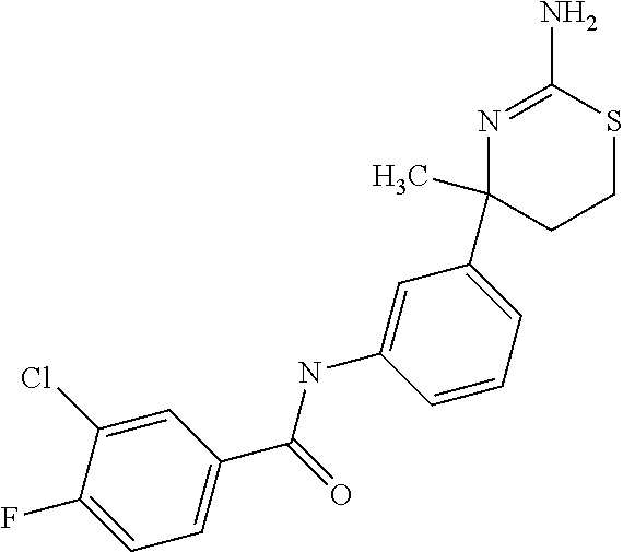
N1=C(N)SCCC1(C1=CC=CC(NC(C2=CC=C(F)C(Cl)=C2)=O)=C1)C
